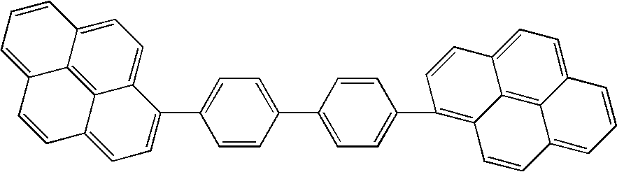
C1=CC2=CC=C3C4=C2C(=C1)C=CC4=CC=C3C1=CC=C(C2=CC=C(C3=C4C5=C6C(=CC=C5C=C3)C=CC=C6C=C4)C=C2)C=C1
